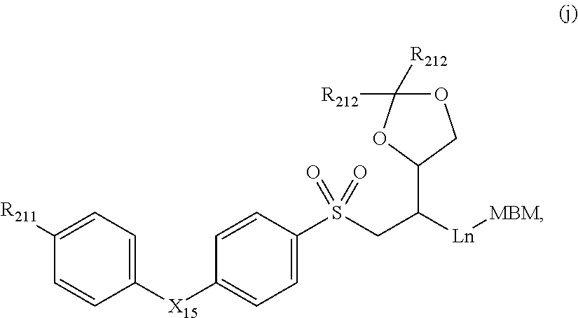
C1=CC(S(CC([Ln][MBM])C2COC([R212])([R212])O2)(=O)=O)=CC=C1[X15]C1=CC=C([R211])C=C1
